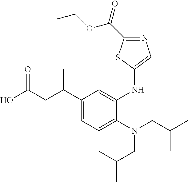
C1(C(CC(O)=O)C)=CC=C(N(CC(C)C)CC(C)C)C(NC2=CN=C(C(OCC)=O)S2)=C1
